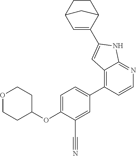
O1CCC(OC2=CC=C(C3=C4C(=NC=C3)NC(C3=CC5CCC3C5)=C4)C=C2C#N)CC1
